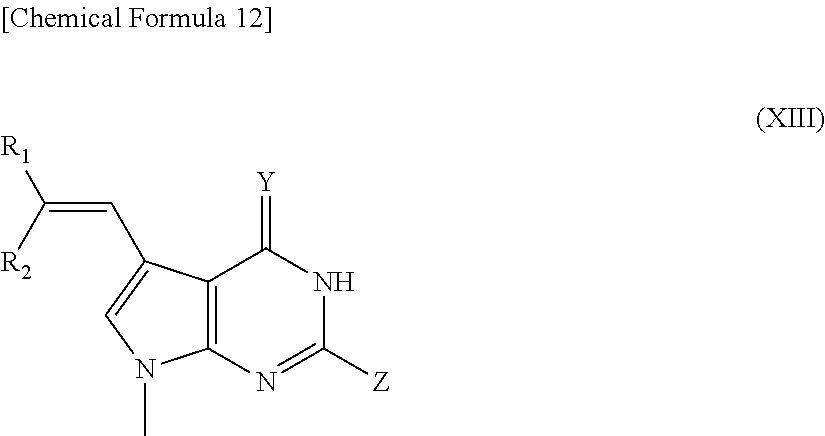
C12=C(N=C([Z])NC1=[Y])N(C)C=C2C=C([R1])[R2]
